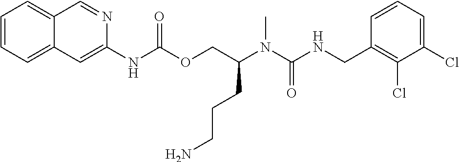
C1=CC(CNC(N(C(COC(NC2=CC3=CC=CC=C3C=N2)=O)CCCN)C)=O)=C(Cl)C(Cl)=C1
